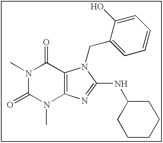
CN1C(=O)N(C)C2=C(C1=O)N(CC1=CC=CC=C1O)C(NC1CCCCC1)=N2
